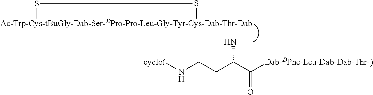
[Ac-Trp-Cys-tBuGly-Dab-Ser-DPro-Pro-Leu-Gly-Tyr-Cys-Dab-Thr-Dab]1SS1.N(CCC(C([Dab-DPhe-Leu-Dab-Dab-Thr-)])=O)NC)[cyclo(]
